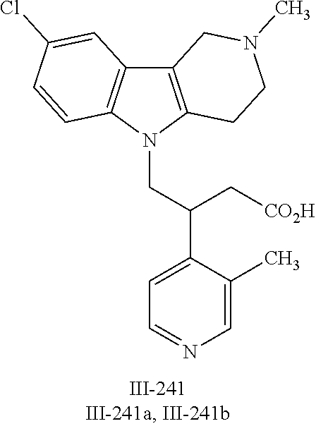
N1(CC(C2=CC=NC=C2C)C[CO2H])C2=C(C3=C1C=CC(Cl)=C3)CN(C)CC2
